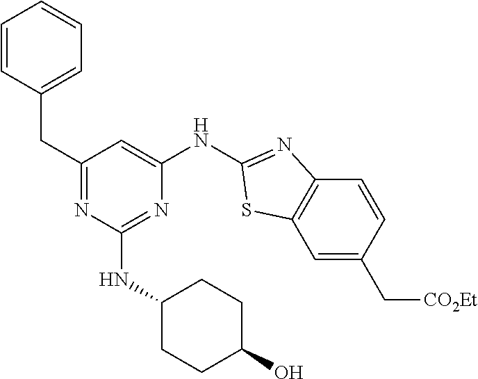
C1=CC(CC2=NC(NC3CCC(O)CC3)=NC(NC3=NC4=C(C=C(C[CO2Et])C=C4)S3)=C2)=CC=C1
